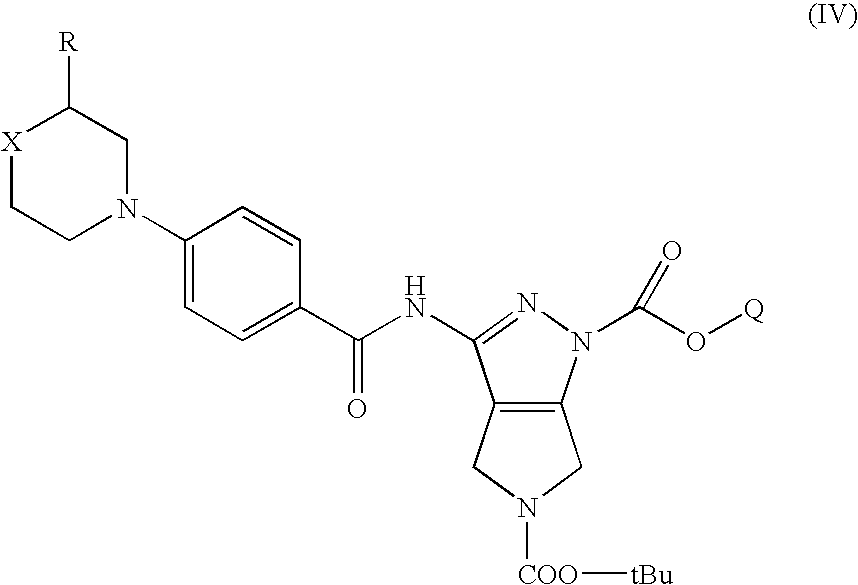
[X]1CCN(C2=CC=C(C(NC3=NN(C(O[Q])=O)C4=C3CN([COO][tBu])C4)=O)C=C2)CC1[R]
